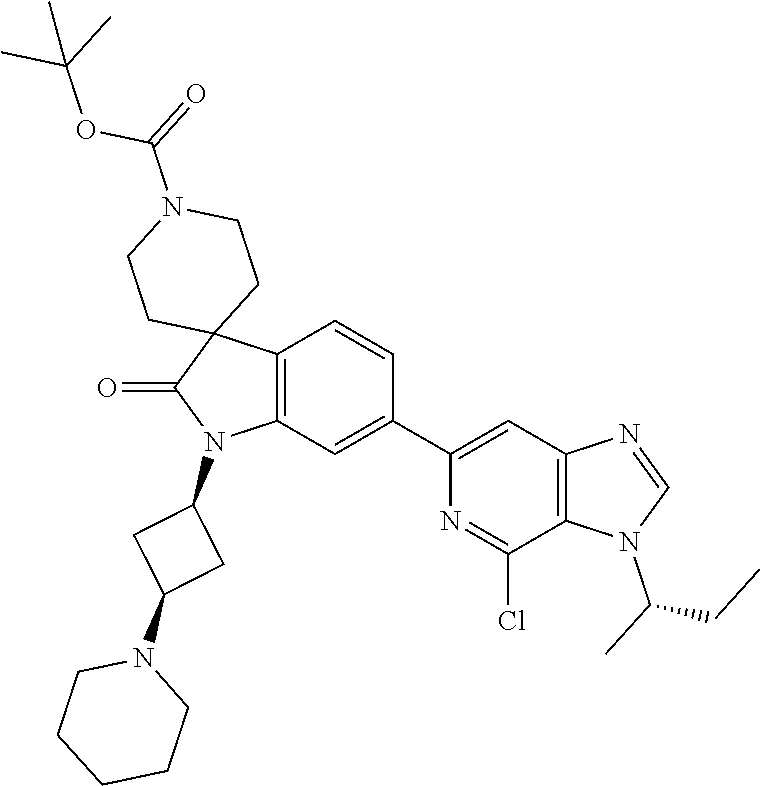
C12=C(C=C(C3=CC4=C(C(Cl)=N3)N(C(CC)C)C=N4)C=C1)N(C1CC(N3CCCCC3)C1)C(=O)C21CCN(C(=O)OC(C)(C)C)CC1
